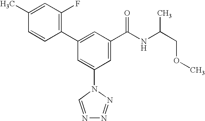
C1(C2=CC(C(NC(COC)C)=O)=CC(N3C=NN=N3)=C2)=C(F)C=C(C)C=C1
